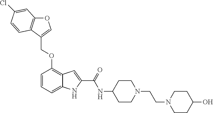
O1C2=C(C(COC3=C4C(=CC=C3)NC(C(=O)NC3CCN(CCN5CCC(O)CC5)CC3)=C4)=C1)C=CC(Cl)=C2
